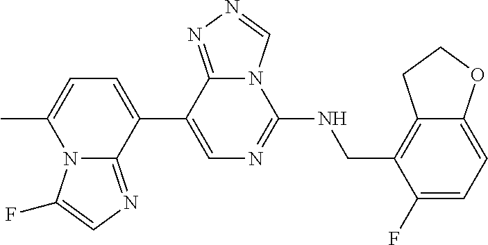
N12C(=NC=C1F)C(C1=CN=C(NCC3=C4C(=CC=C3F)OCC4)N3C1=NN=C3)=CC=C2C
